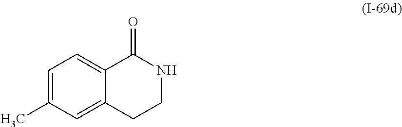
C1=C(C)C=C2C(=C1)C(=O)NCC2
